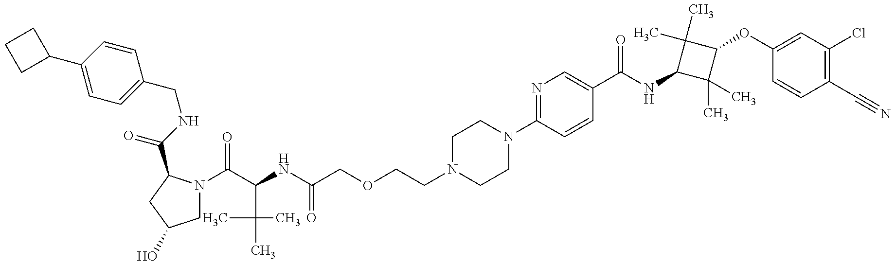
C1=C(C2CCC2)C=CC(CNC(=O)C2N(C(C(NC(COCCN3CCN(C4=NC=C(C(NC5C(C)(C)C(OC6=CC(Cl)=C(C#N)C=C6)C5(C)C)=O)C=C4)CC3)=O)C(C)(C)C)=O)CC(O)C2)=C1
